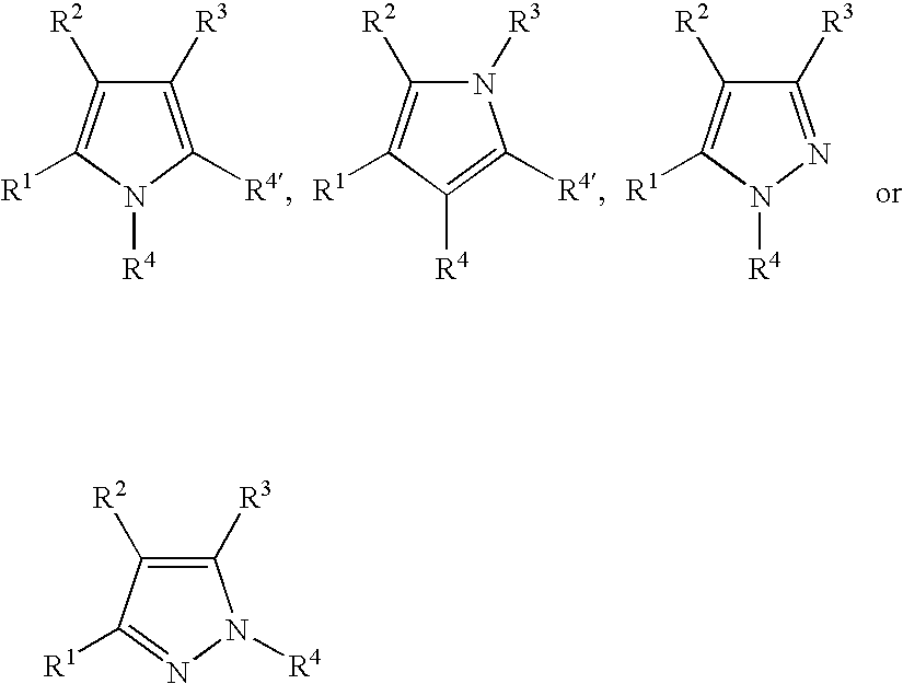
C1([R3])=C([R4])N([R4])C([R1])=C1[R2].N1([R3])C([R2])=C([R1])C([R4])=C1[R4].C1([R3])=NN([R4])C([R1])=C1[R2].C1([R3])=C([R2])C([R1])=NN1[R4]
